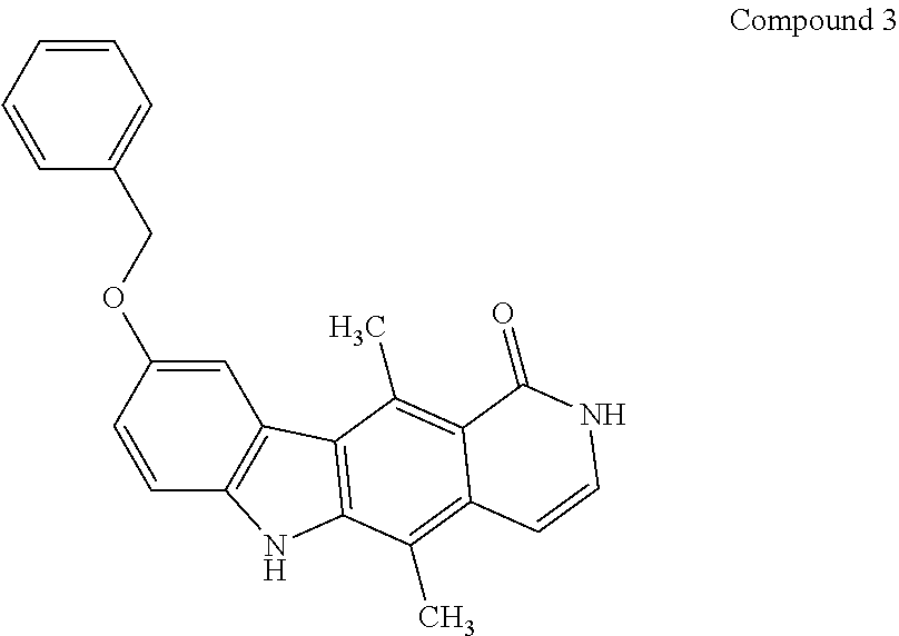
C1=C(OCC2=CC=CC=C2)C=CC2=C1C1=C(N2)C(C)=C2C(=C1C)C(=O)NC=C2
